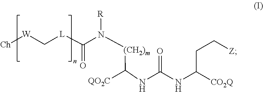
[Ch][W]C[L]C(N([(CH2)m]C([QO2C])NC(NC([CO2Q])CC[Z])=O)[R])=O
